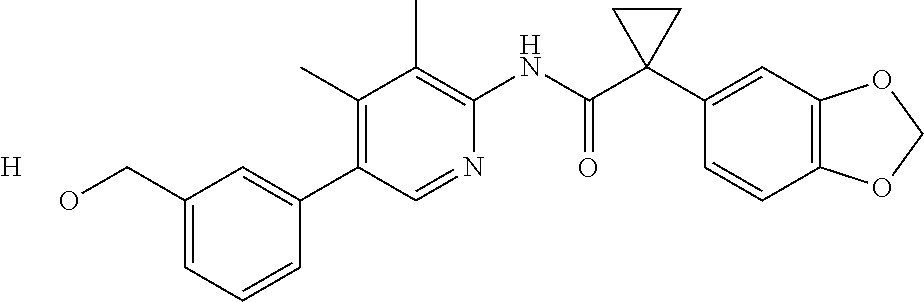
C1(C)=C(C2=CC(CO)=CC=C2)C=NC(NC(C2(C3=CC4=C(C=C3)OCO4)CC2)=O)=C1C.[H]
